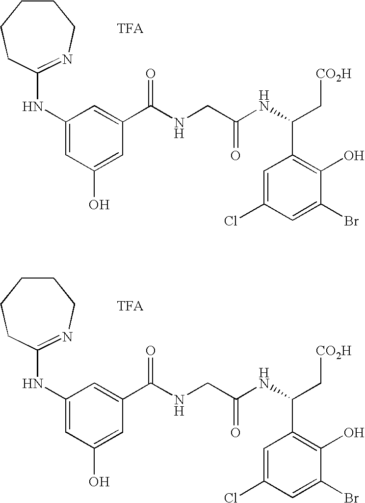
C1CCCC(NC2=CC(O)=CC(C(NCC(NC(C[CO2H])C3=C(O)C(Br)=CC(Cl)=C3)=O)=O)=C2)=NC1.C1CCCC(NC2=CC(O)=CC(C(NCC(NC(C[CO2H])C3=C(O)C(Br)=CC(Cl)=C3)=O)=O)=C2)=NC1
